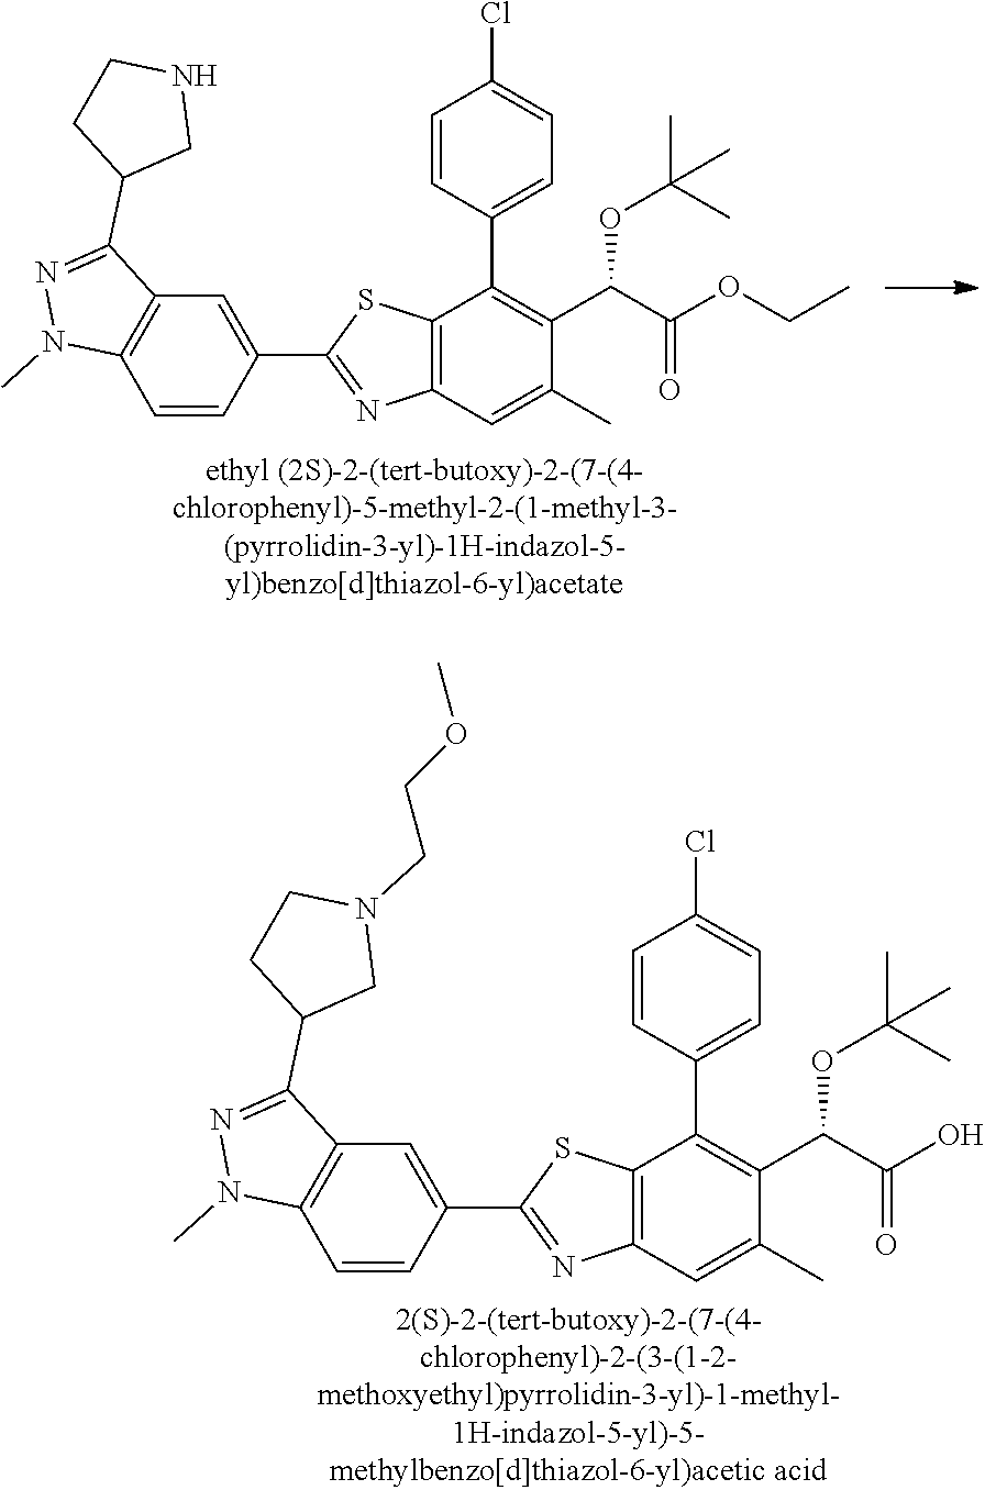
C12=C(C=CC(C3=NC4=C(S3)C(C3=CC=C(Cl)C=C3)=C(C(C(OCC)=O)OC(C)(C)C)C(C)=C4)=C1)N(C)N=C2C1CNCC1.C12=C(C=CC(C3=NC4=C(S3)C(C3=CC=C(Cl)C=C3)=C(C(C(O)=O)OC(C)(C)C)C(C)=C4)=C1)N(C)N=C2C1CN(CCOC)CC1
